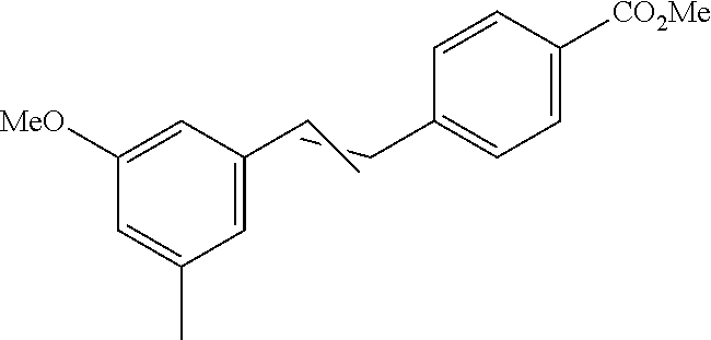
C1=C(C)C=C(CC)C=C1[MeO].C(C)C1=CC=C([CO2Me])C=C1
